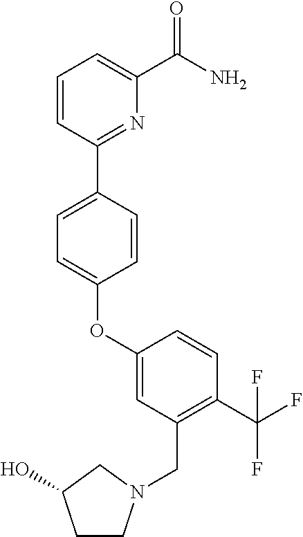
O(C1=CC=C(C2=NC(C(=O)N)=CC=C2)C=C1)C1=CC(CN2CCC(O)C2)=C(C(F)(F)F)C=C1
